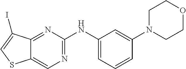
C1=CC=C(NC2=NC=C3C(=N2)C(I)=CS3)C=C1N1CCOCC1
